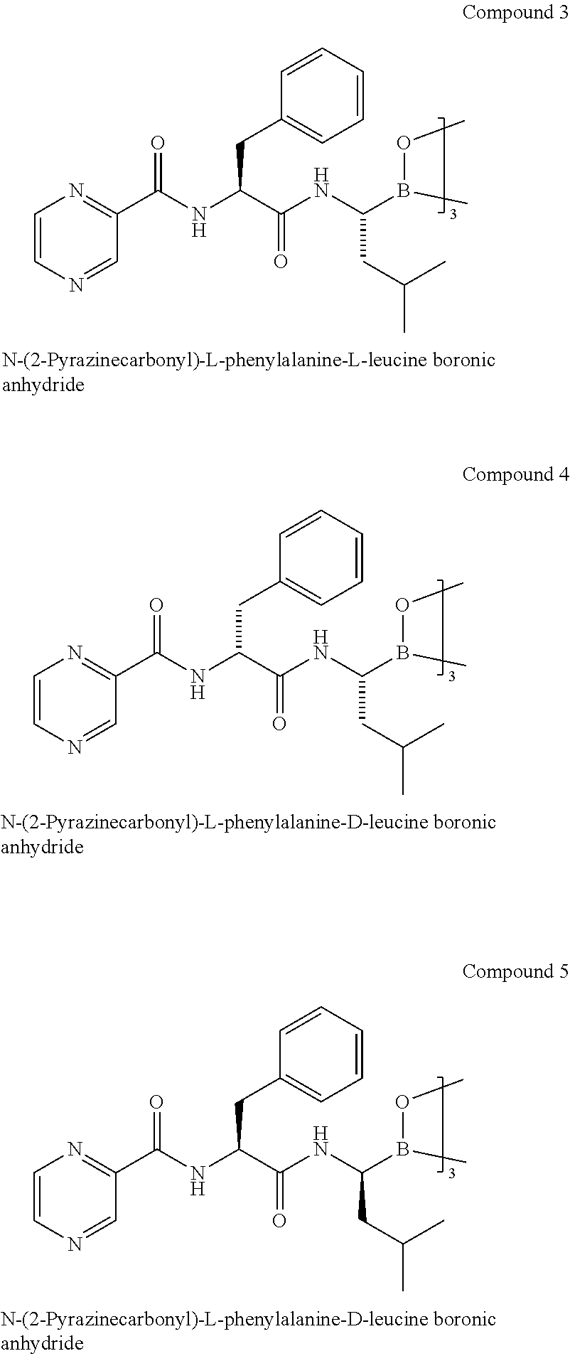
C1=CN=CC(C(NC(C(NC(B(OC)C)CC(C)C)=O)CC2=CC=CC=C2)=O)=N1.C1=CN=CC(C(NC(C(NC(B(OC)C)CC(C)C)=O)CC2=CC=CC=C2)=O)=N1.C1=CN=CC(C(NC(C(NC(B(OC)C)CC(C)C)=O)CC2=CC=CC=C2)=O)=N1
